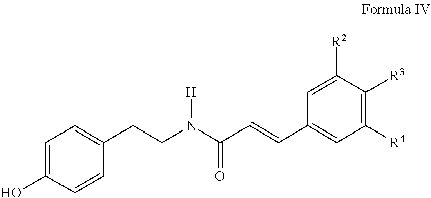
C1=C(O)C=CC(CCN(C(C=CC2=CC([R4])=C([R3])C([R2])=C2)=O)[H])=C1
